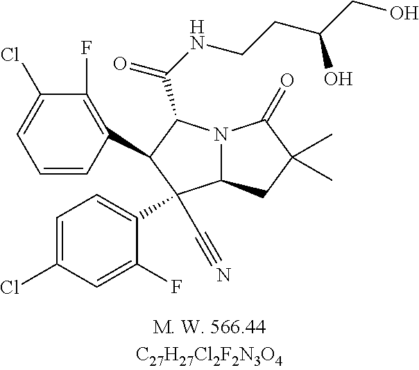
C1=CC(C2C(C(=O)NCCC(CO)O)N3C(C2(C2=CC=C(Cl)C=C2F)C#N)CC(C)(C)C3=O)=C(F)C(Cl)=C1
